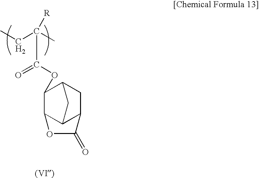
C12C3C(CC(C1OC(C([R])(C)CC)=O)C3)C(=O)O2
